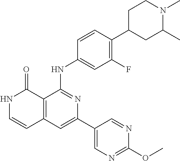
C1=CC(NC2=NC(C3=CN=C(OC)N=C3)=CC3=C2C(=O)NC=C3)=CC(F)=C1C1CC(C)N(C)CC1
